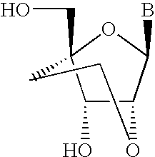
C12C(B)OC(CO)(C1O)CCO2
